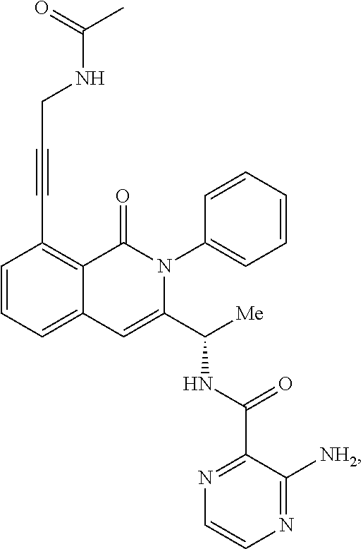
C1=CC=C2C(=C1C#CCNC(=O)C)C(=O)N(C1=CC=CC=C1)C(C([Me])NC(C1=NC=CN=C1[NH2])=O)=C2
